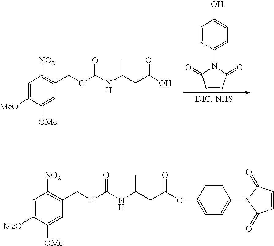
C1=C([MeO])C([OMe])=CC(COC(NC(CC(O)=O)C)=O)=C1[NO2].C1=CC(=O)N(C2=CC=C(O)C=C2)C1=O.C1=C([MeO])C([OMe])=CC(COC(NC(CC(OC2=CC=C(N3C(=O)C=CC3=O)C=C2)=O)C)=O)=C1[NO2]
